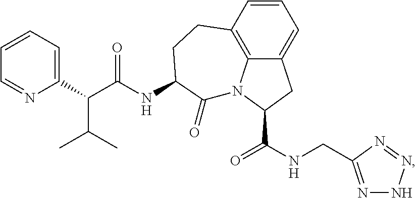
C12=CC=CC3=C1N(C(C(NCC1=NNN=N1)=O)C2)C(=O)C(NC(C(C1=CC=CC=N1)C(C)C)=O)CC3
